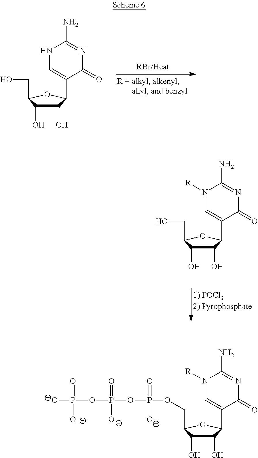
C1(O)C(O)C(CO)OC1C1=CNC(N)=NC1=O.C1(O)C(O)C(CO)OC1C1=CN([R])C(N)=NC1=O.C(OP(=O)(OP(=O)([O-])OP([O-])(=O)[O-])[O-])C1C(O)C(O)C(C2=CN([R])C(N)=NC2=O)O1
